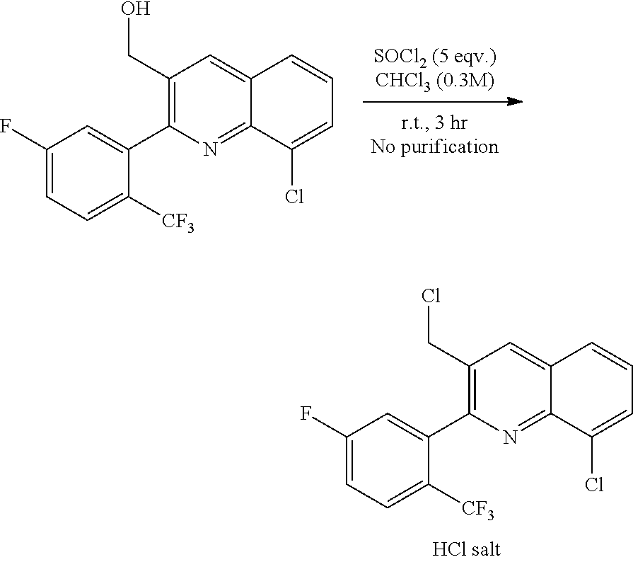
C1(CCl)=C(C2=CC(F)=CC=C2[CF3])N=C2C(=C1)C=CC=C2Cl.C1(CO)=C(C2=CC(F)=CC=C2[CF3])N=C2C(=C1)C=CC=C2Cl
